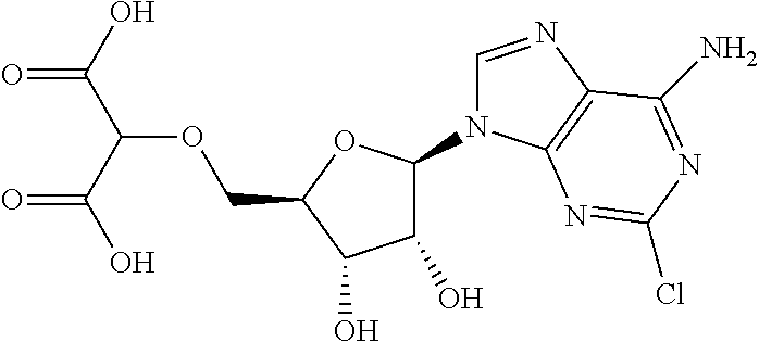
C1(O)C(N2C=NC3=C2N=C(Cl)N=C3N)OC(COC(C(O)=O)C(O)=O)C1O
